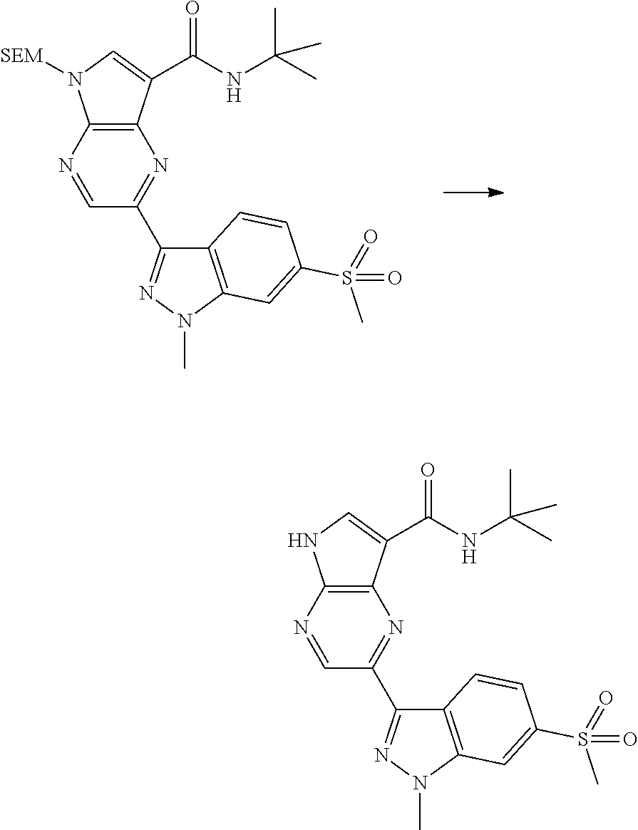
C12=C(C(C(NC(C)(C)C)=O)=CN1[SEM])N=C(C1=NN(C)C3=C1C=CC(S(=O)(C)=O)=C3)C=N2.C12=C(C(C(NC(C)(C)C)=O)=CN1)N=C(C1=NN(C)C3=C1C=CC(S(=O)(C)=O)=C3)C=N2
